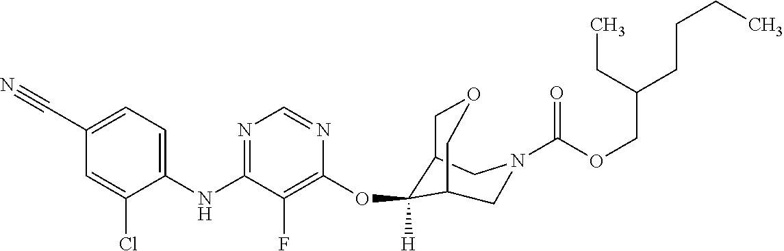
C1(NC2=NC=NC(OC3([H])C4COCC3CN(C(OCC(CCCC)CC)=O)C4)=C2F)=CC=C(C#N)C=C1Cl
